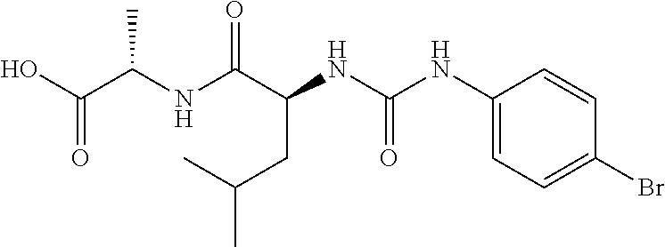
C(C)(CC(NC(=O)NC1=CC=C(Br)C=C1)C(NC(C(O)=O)C)=O)C
